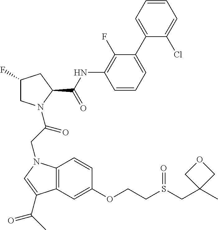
C1(F)CN(C(CN2C3=C(C=C(OCCS(CC4(C)COC4)=O)C=C3)C(C(C)=O)=C2)=O)C(C(NC2=C(F)C(C3=CC=CC=C3Cl)=CC=C2)=O)C1
